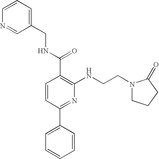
N1(CCNC2=C(C(NCC3=CC=CN=C3)=O)C=CC(C3=CC=CC=C3)=N2)CCCC1=O
